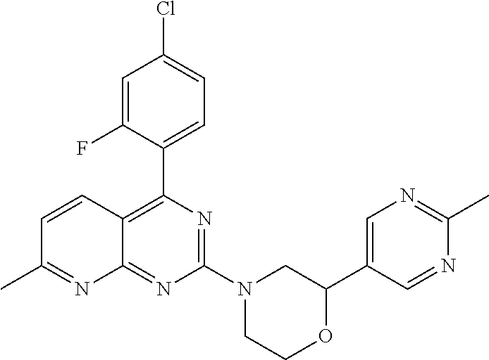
N1=C(N2CC(C3=CN=C(C)N=C3)OCC2)N=C2C(=C1C1=CC=C(Cl)C=C1F)C=CC(C)=N2
